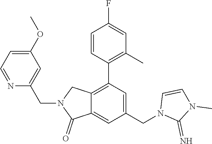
C1(C2=C(C)C=C(F)C=C2)=C2C(=CC(CN3C(=N)N(C)C=C3)=C1)C(=O)N(CC1=CC(OC)=CC=N1)C2
